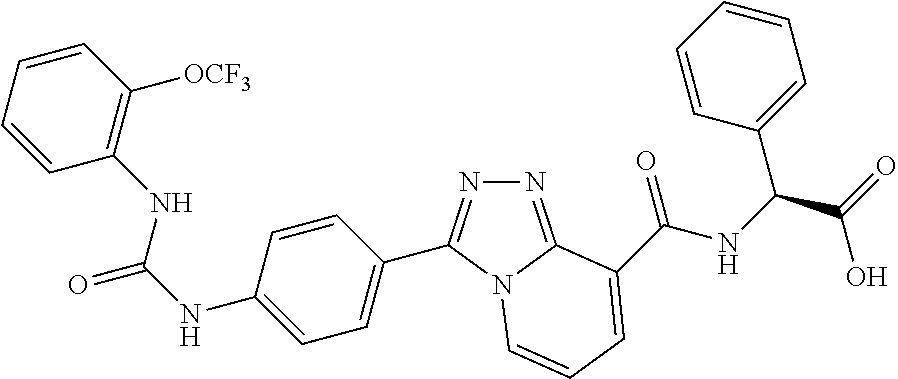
C1=CC=CC([OCF3])=C1NC(NC1=CC=C(C2=NN=C3N2C=CC=C3C(NC(C(=O)O)C2=CC=CC=C2)=O)C=C1)=O
